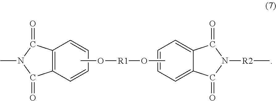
C12=C(C=CC=C1)C(=O)N(C)C2=O.C12=CC=CC=C1C(=O)N([R2]C)C2=O.CO[R1]OC
